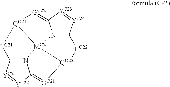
[GC22]1=C2N3=C([YC24]=[YC23]2)[LC22][QC22]2[MC2]34[QC21]1[LC21]C1=N4C(=[GC21]2)[YC22]=[YC21]1
